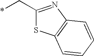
C(*)C1=NC2=C(S1)C=CC=C2
